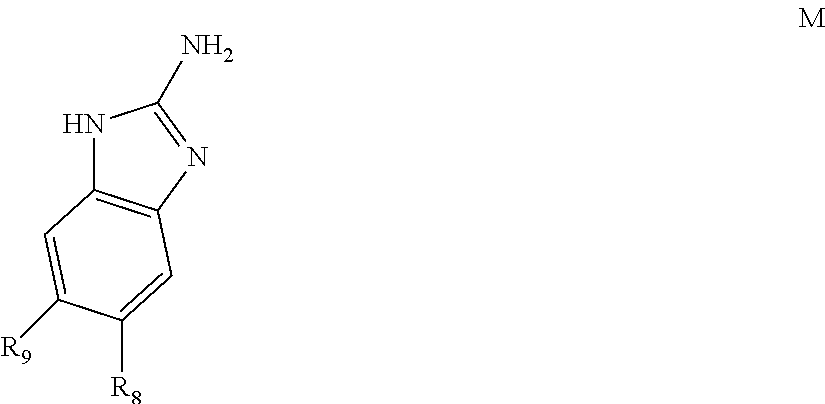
N1C2=C(N=C1N)C=C([R8])C([R9])=C2
